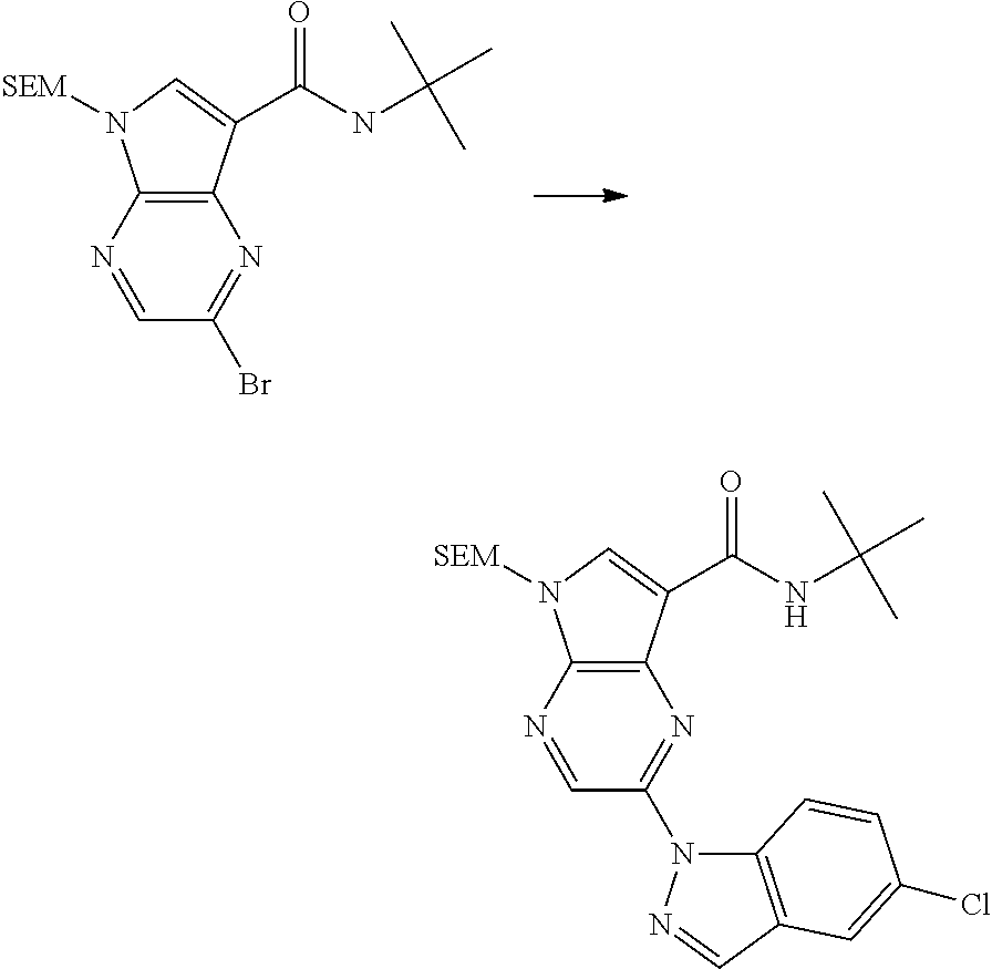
C1=NC2=C(N=C1Br)C(C(NC(C)(C)C)=O)=CN2[SEM].C1=NC2=C(N=C1N1C3=C(C=N1)C=C(Cl)C=C3)C(C(NC(C)(C)C)=O)=CN2[SEM]
